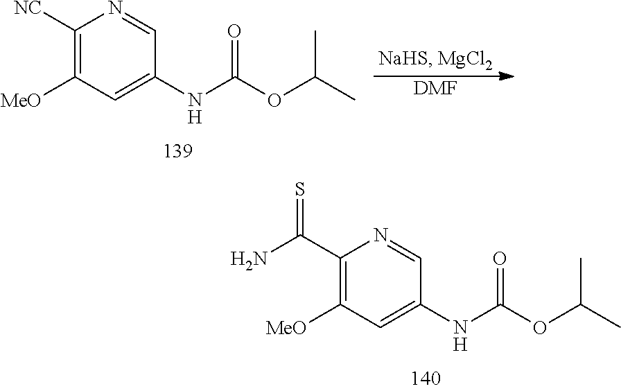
C1(C(N)=S)=C([MeO])C=C(NC(OC(C)C)=O)C=N1.C1([NC])=C([MeO])C=C(NC(OC(C)C)=O)C=N1.[DMF]
